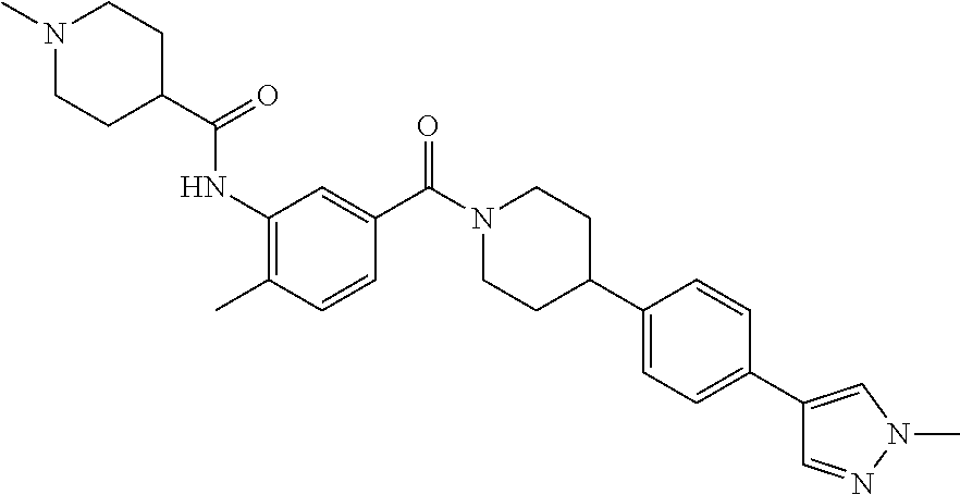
N(C1=C(C)C=CC(C(=O)N2CCC(C3=CC=C(C4=CN(C)N=C4)C=C3)CC2)=C1)C(=O)C1CCN(C)CC1
